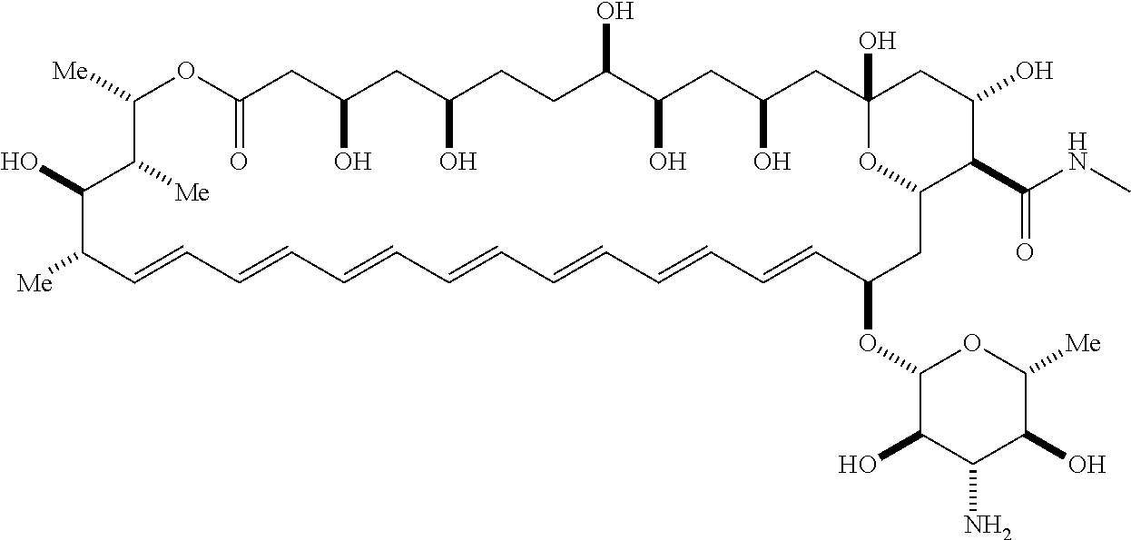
OC1CC2(O)CC(O)CC(O)C(O)CCC(O)CC(O)CC(=O)OC([Me])C([Me])C(O)C([Me])C=CC=CC=CC=CC=CC=CC=CC(OC3C(O)C(N)C(O)C([Me])O3)CC(O2)C1C(=O)NC
